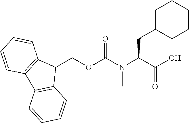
C1(COC(N(C(C(O)=O)CC2CCCCC2)C)=O)C2=C(C3=C1C=CC=C3)C=CC=C2
